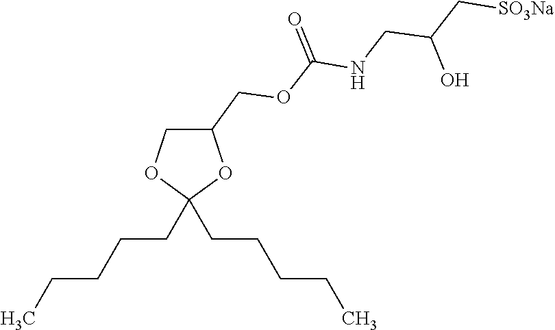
C1(COC(NCC(C[SO3Na])O)=O)COC(CCCCC)(CCCCC)O1
